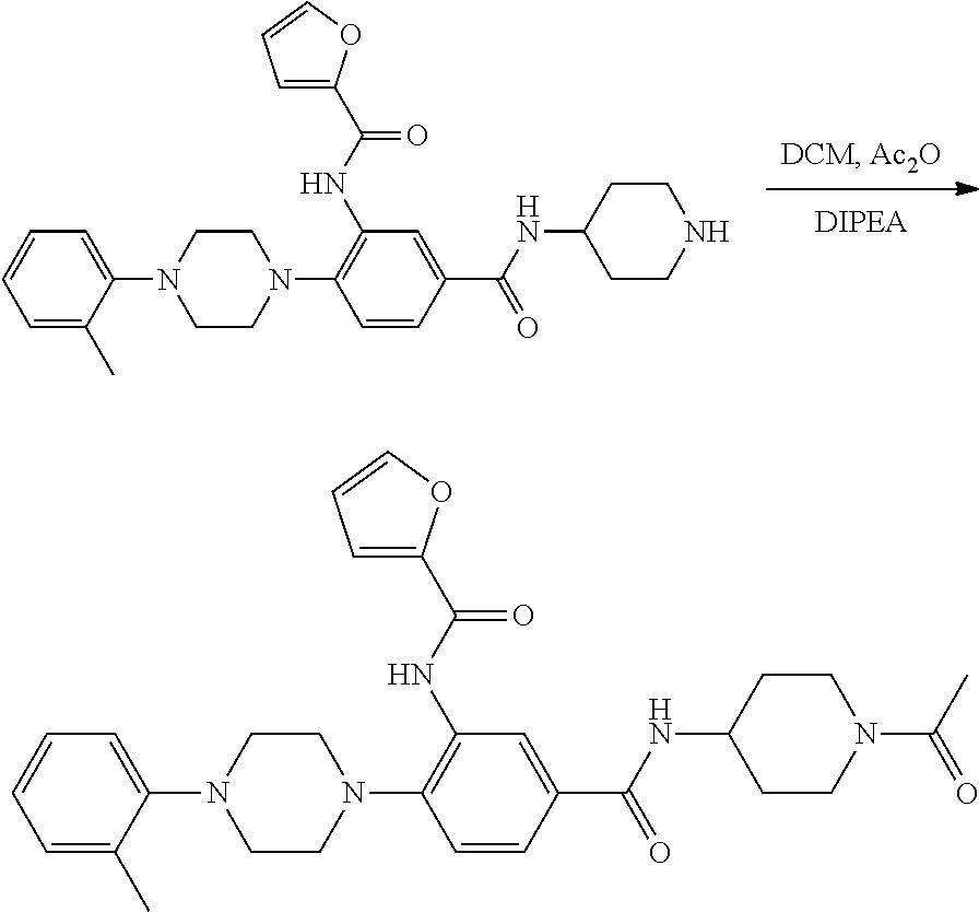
C1=C(C)C(N2CCN(C3=C(NC(C4=CC=CO4)=O)C=C(C(NC4CCNCC4)=O)C=C3)CC2)=CC=C1.C1=C(C)C(N2CCN(C3=C(NC(C4=CC=CO4)=O)C=C(C(NC4CCN(C(C)=O)CC4)=O)C=C3)CC2)=CC=C1
